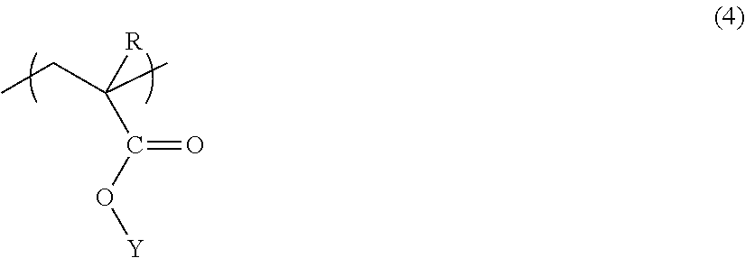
CCC(C)(C(O[Y])=O)[R]
